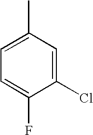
C1(Cl)=CC(C)=CC=C1F
